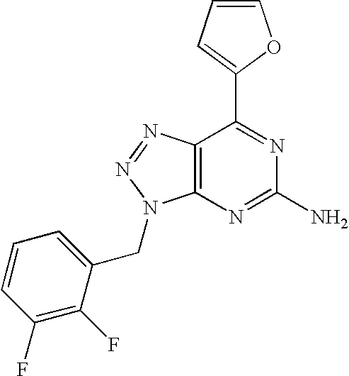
C1=CC=C(C2=NC(N)=NC3=C2N=NN3CC2=CC=CC(F)=C2F)O1
